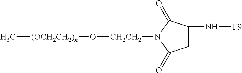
[(OCH2CH2)n](C)O[CH2CH2]N1C(=O)C(N[F9])CC1=O
